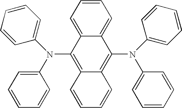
C1=C2C(=CC=C1)C(N(C1=CC=CC=C1)C1=CC=CC=C1)=C1C(=C2N(C2=CC=CC=C2)C2=CC=CC=C2)C=CC=C1
